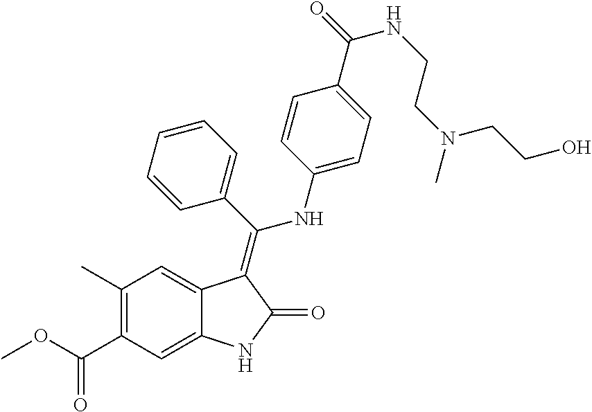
C1(C)=C(C(OC)=O)C=C2C(=C1)C(=C(C1=CC=CC=C1)NC1=CC=C(C(=O)NCCN(C)CCO)C=C1)C(=O)N2
